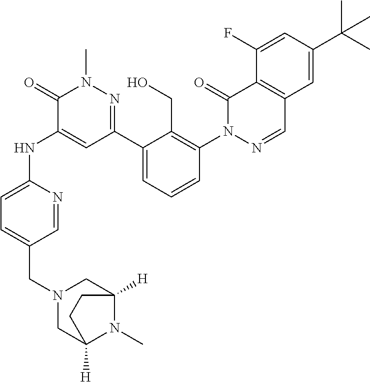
C1=NC(NC2=CC(C3=CC=CC(N4N=CC5=C(C4=O)C(F)=CC(C(C)(C)C)=C5)=C3CO)=NN(C)C2=O)=CC=C1CN1CC2([H])N(C)C([H])(C1)CC2
